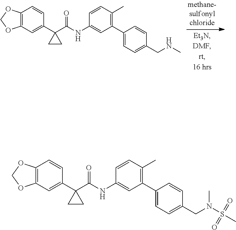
C12=C(C=C(C3(C(NC4=CC(C5=CC=C(CNC)C=C5)=C(C)C=C4)=O)CC3)C=C1)OCO2.C12=C(C=C(C3(C(NC4=CC(C5=CC=C(CN(S(C)(=O)=O)C)C=C5)=C(C)C=C4)=O)CC3)C=C1)OCO2
